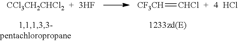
Cl.[CCl3CH2CHCl2].[CF3CH]=[CHCl]
